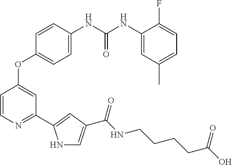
C1=C(NC(NC2=CC(C)=CC=C2F)=O)C=CC(OC2=CC(C3=CC(C(NCCCCC(O)=O)=O)=CN3)=NC=C2)=C1
